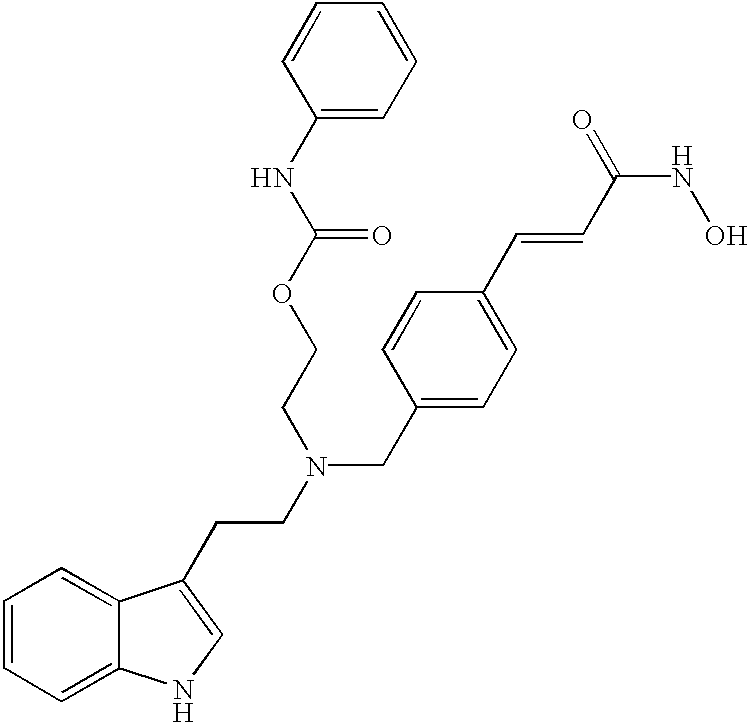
C1=CC=C2C(=C1)C(CCN(CC1=CC=C(C=CC(NO)=O)C=C1)CCOC(NC1=CC=CC=C1)=O)=CN2
